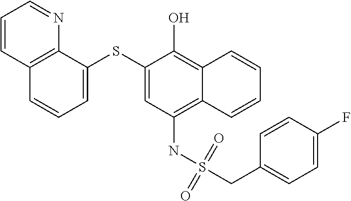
C12=C(NS(CC3=CC=C(F)C=C3)(=O)=O)C=C(SC3=CC=CC4=C3N=CC=C4)C(O)=C1C=CC=C2
